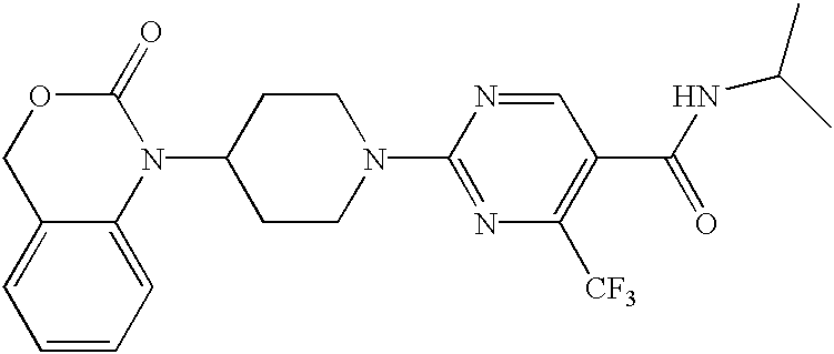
C1(N2C(=O)OCC3=CC=CC=C23)CCN(C2=NC([CF3])=C(C(NC(C)C)=O)C=N2)CC1
